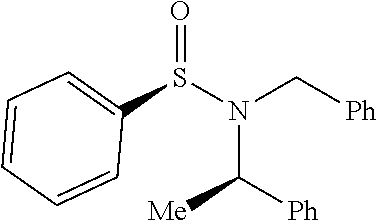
C1=CC=CC(S(N(C[Ph])C([Ph])[Me])=O)=C1
